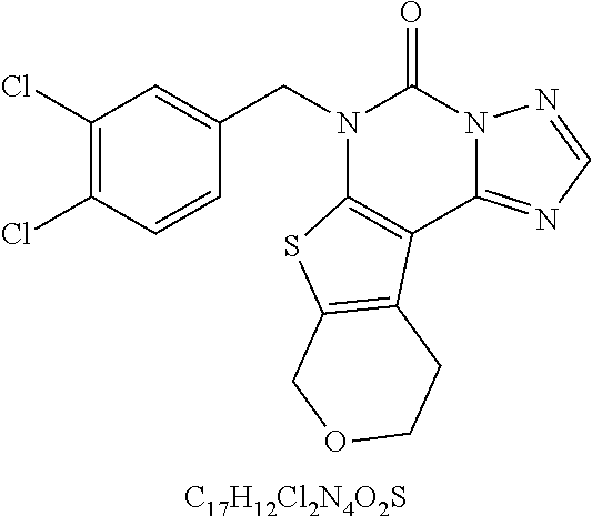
C1(Cl)=C(Cl)C=CC(CN2C3=C(C4=NC=NN4C2=O)C2=C(S3)COCC2)=C1.[C17H12Cl2N4O2S]
